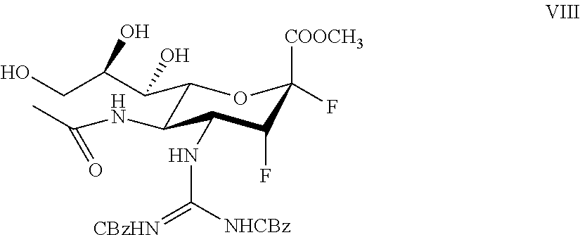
C1(C(C(CO)O)O)C(NC(C)=O)C(NC(=[CBzHN])[NHCBz])C(F)C(F)([COOCH3])O1
